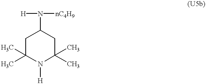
C1C(C)(C)N([H])C(C)(C)CC1N([nC4H9])[H]
